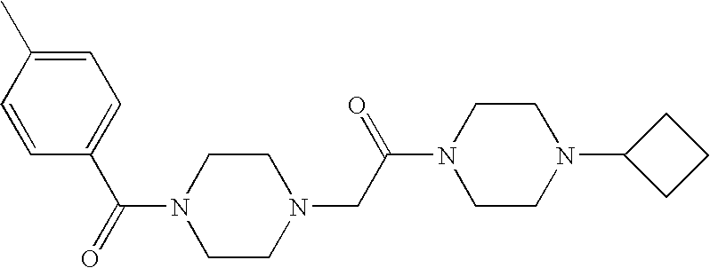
C(N1CCN(CC(N2CCN(C3CCC3)CC2)=O)CC1)(C1=CC=C(C)C=C1)=O
